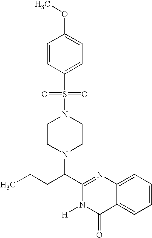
C1(C(CCC)N2CCN(S(=O)(=O)C3=CC=C(OC)C=C3)CC2)=NC2=CC=CC=C2C(=O)N1[H]
